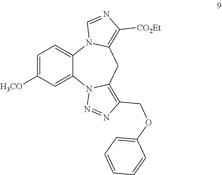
C1=C([H3CO])C=C2C(=C1)N1C(=C([CO2Et])N=C1)CC1=C(COC3=CC=CC=C3)N=NN21
